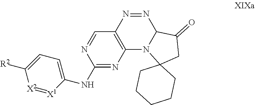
N(C1=CC=C([R2])[X2]=[X1]1)C1=NC2=C(C=N1)N=NC1N2C2(CC1=O)CCCCC2
